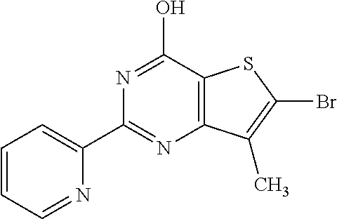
N1=C(C2=CC=CC=N2)N=C(O)C2=C1C(C)=C(Br)S2
